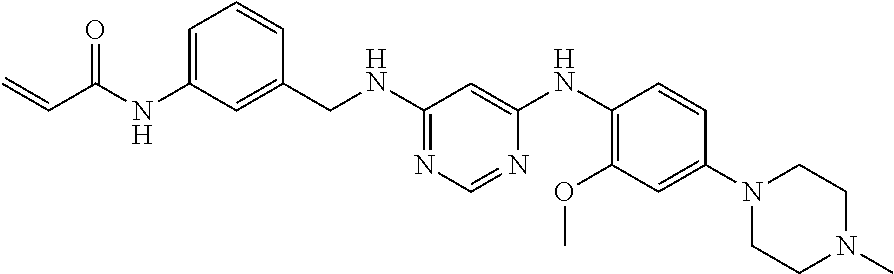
C1=C(NC(C=C)=O)C=C(CNC2=NC=NC(NC3=C(OC)C=C(N4CCN(C)CC4)C=C3)=C2)C=C1
